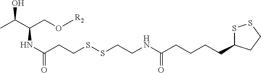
CC(C(CO[R2])NC(=O)CCSSCCNC(CCCCC1SSCC1)=O)O
